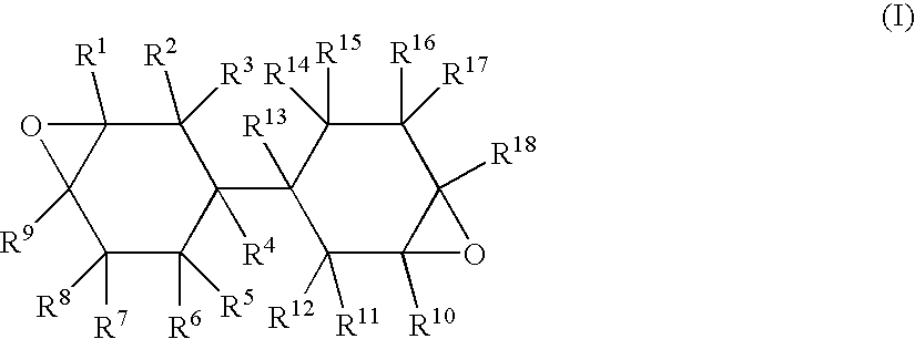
C1([R7])([R8])C([R6])([R5])C(C2([R13])C([R11])([R12])C3([R10])C([R18])(C([R16])([R17])C2([R15])[R14])O3)([R4])C([R2])([R3])C2([R1])C1([R9])O2
